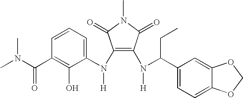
C1=CC(C(N(C)C)=O)=C(O)C(N(C2=C(N([H])C(C3=CC=C4C(=C3)OCO4)CC)C(=O)N(C)C2=O)[H])=C1
